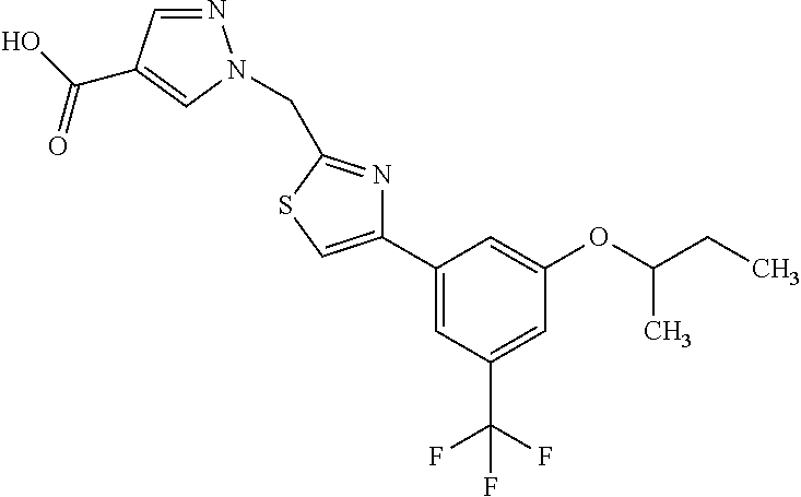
N1=CC(C(O)=O)=CN1CC1=NC(C2=CC(C(F)(F)F)=CC(OC(C)CC)=C2)=CS1
